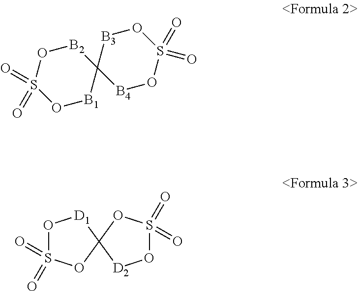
O1[B1]C2([B2]OS1(=O)=O)[B4]OS(=O)(=O)O[B3]2.O1S(=O)(=O)OC2([D1]1)OS(=O)(=O)O[D2]2
